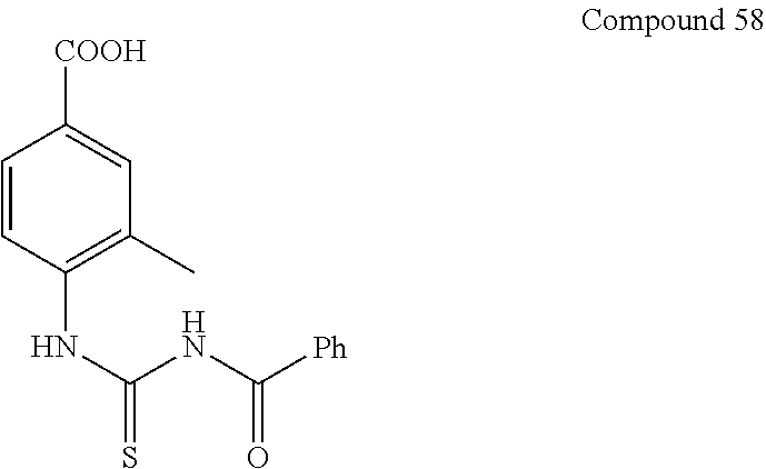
C1=CC(NC(=S)NC([Ph])=O)=C(C)C=C1[COOH]
